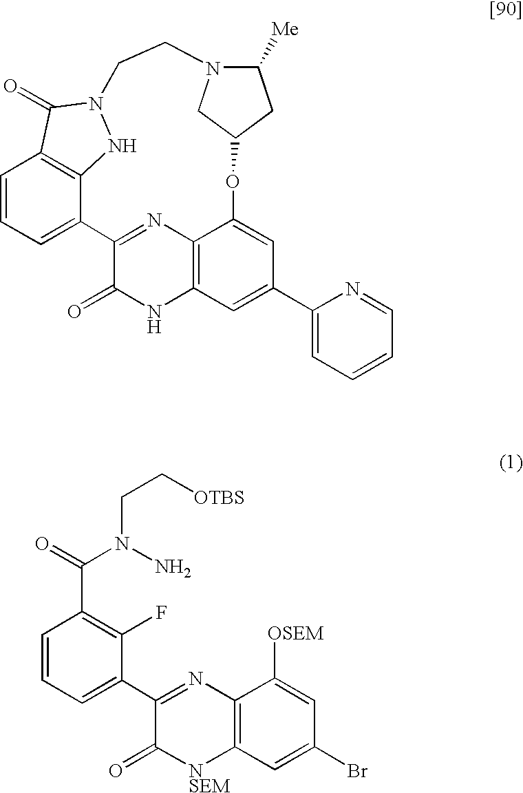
C1=CC=C2C3=C1C(=O)N(N3)CCN1C([Me])CC(OC3=CC(C4=CC=CC=N4)=CC4=C3N=C2C(=O)N4)C1.C1=CC=C(C2=NC3=C([NSEM]C2=O)C=C(Br)C=C3[OSEM])C(F)=C1C(=O)N(N)CC[OTBS]
